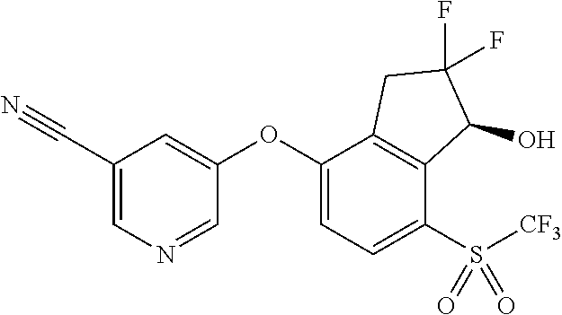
C1(C#N)=CN=CC(OC2=CC=C(S([CF3])(=O)=O)C3=C2CC(F)(F)C3O)=C1
